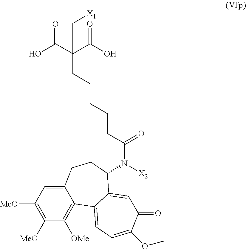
C1([MeO])=C([MeO])C=C2C(=C1[OMe])C1=CC=C(OC)C(=O)C=C1C(N([X2])C(CCCCCC(C(O)=O)(C(O)=O)C[X1])=O)CC2
